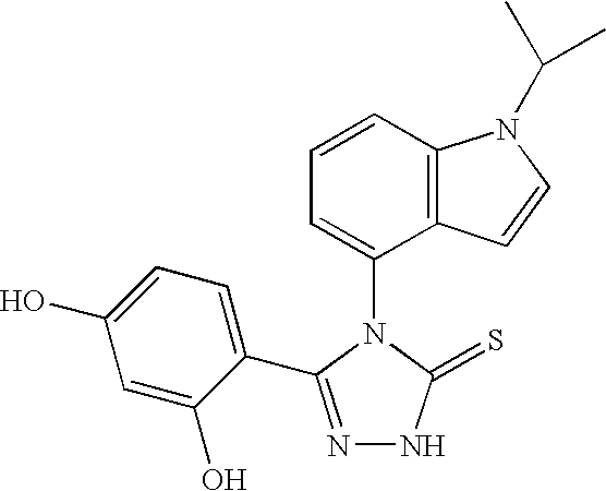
C1=CC2=C(C(N3C(=S)NN=C3C3=CC=C(O)C=C3O)=C1)C=CN2C(C)C
